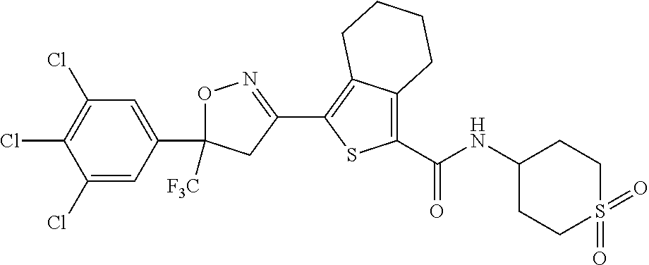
O1C(C2=CC(Cl)=C(Cl)C(Cl)=C2)([F3C])CC(C2=C3C(=C(C(=O)NC4CCS(=O)(=O)CC4)S2)CCCC3)=N1
